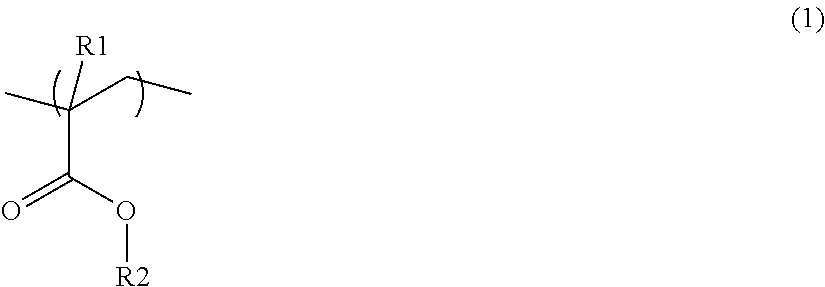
C(C(O[R2])=O)([R1])(CC)C
